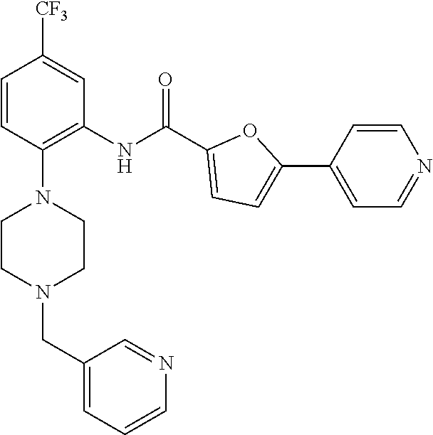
C1=CC(N2CCN(CC3=CC=CN=C3)CC2)=C(NC(C2=CC=C(C3=CC=NC=C3)O2)=O)C=C1[CF3]
